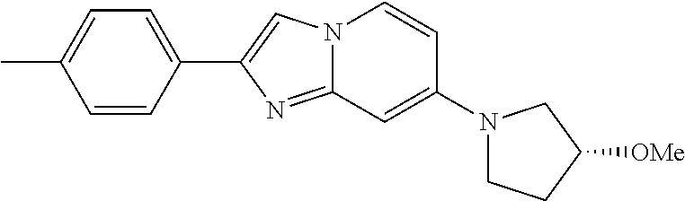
N12C(=NC(C3=CC=C(C)C=C3)=C1)C=C(N1CCC([OMe])C1)C=C2
